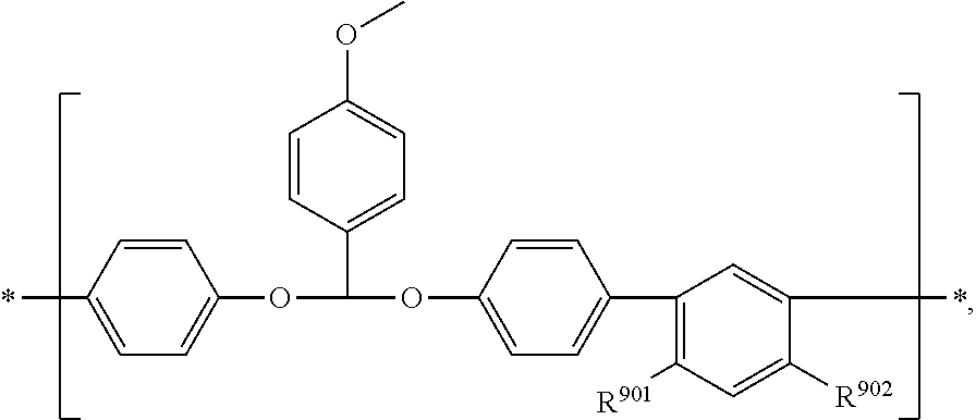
C1=CC(C)=CC=C1OC(C1=CC=C(OC)C=C1)OC1=CC=C(C2=C([R901])C=C([R902])C(C)=C2)C=C1
